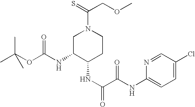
C1C(NC(OC(C)(C)C)=O)C(NC(=O)C(NC2=CC=C(Cl)C=N2)=O)CCN1C(=S)COC
